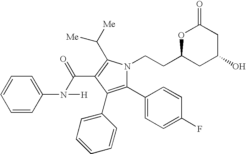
C1(C2=CC=C(F)C=C2)=C(C2=CC=CC=C2)C(C(=O)N([H])C2=CC=CC=C2)=C(C([Me])[Me])N1CCC1CC(O)CC(=O)O1
